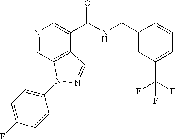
N1=CC2=C(C(C(NCC3=CC(C(F)(F)F)=CC=C3)=O)=C1)C=NN2C1=CC=C(F)C=C1
